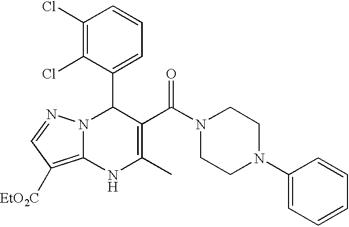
C1(Cl)=C(Cl)C(C2N3C(=C([EtO2C])C=N3)NC(C)=C2C(N2CCN(C3=CC=CC=C3)CC2)=O)=CC=C1
